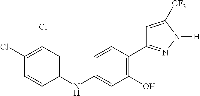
C1(NC2=CC(Cl)=C(Cl)C=C2)=CC(O)=C(C2=NN([H])C([CF3])=C2)C=C1
